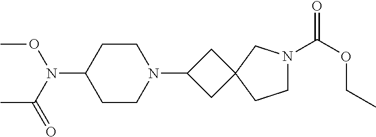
C1CN(C2CC3(C2)CCN(C(OCC)=O)C3)CCC1N(OC)C(=O)C
